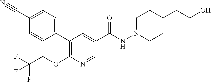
C1(C2=C(OCC(F)(F)F)N=CC(C(=O)NN3CCC(CCO)CC3)=C2)=CC=C(C#N)C=C1
